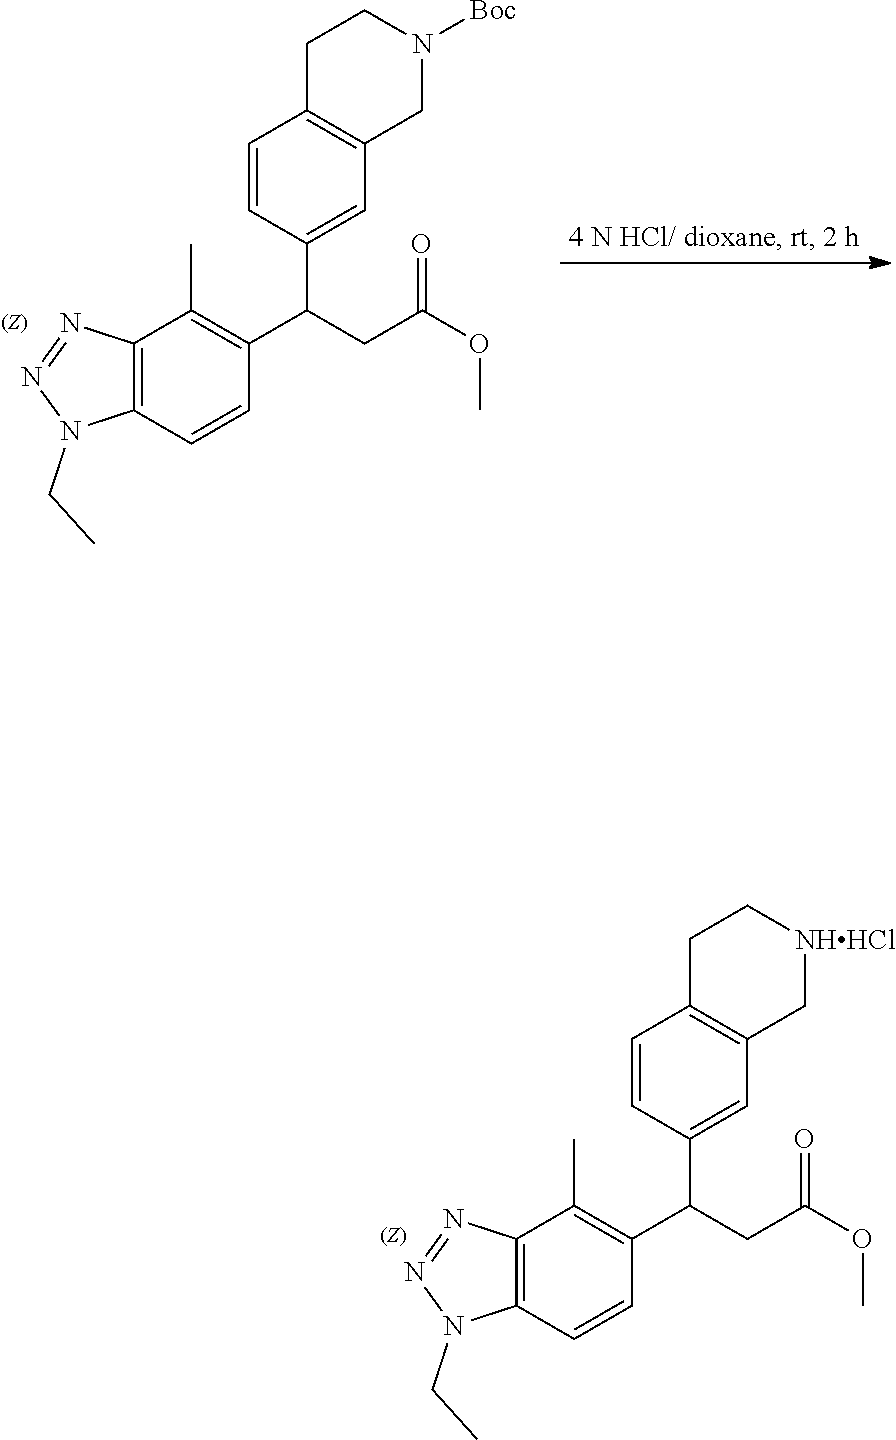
C12=C(C=CC(C(CC(OC)=O)C3=CC4=C(C=C3)CCN([Boc])C4)=C1C)N(CC)N=N2.C12=C(C=CC(C(CC(OC)=O)C3=CC4=C(C=C3)CC[NHHCl]C4)=C1C)N(CC)N=N2
